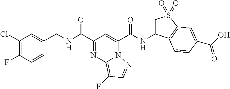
C1(Cl)=C(F)C=CC(CNC(C2=NC3=C(F)C=NN3C(C(NC3CS(=O)(=O)C4=C3C=CC(C(O)=O)=C4)=O)=C2)=O)=C1
